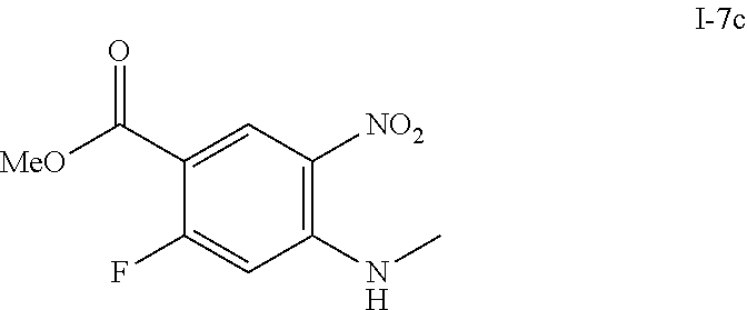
C1(F)=CC(NC)=C([NO2])C=C1C(=O)[MeO]
